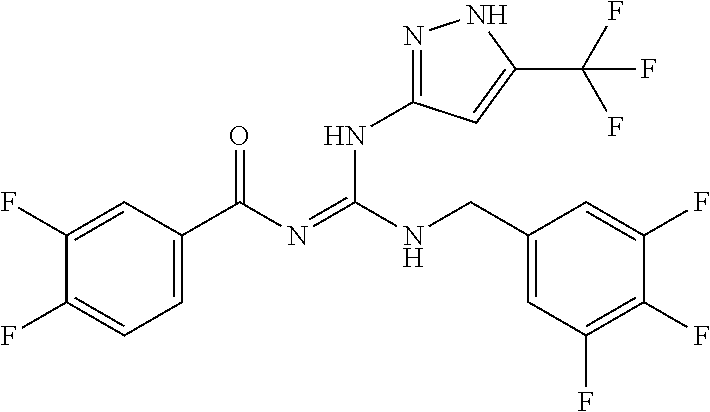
C1(F)=CC(C(N=C(NCC2=CC(F)=C(F)C(F)=C2)NC2=NNC(C(F)(F)F)=C2)=O)=CC=C1F
